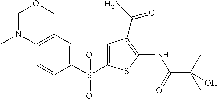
S(=O)(=O)(C1=CC2=C(C=C1)N(C)COC2)C1=CC(C(N)=O)=C(NC(=O)C(C)(C)O)S1
